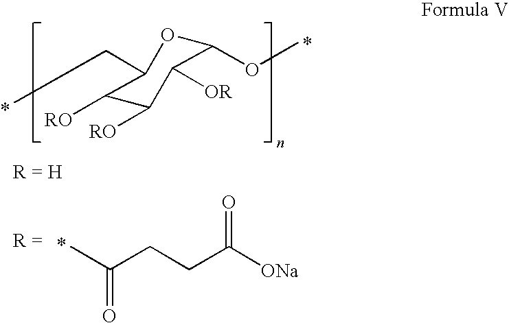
CC(CCC([ONa])=O)=O.C1(OC)OC(CC)C([RO])C([RO])C1[OR]
